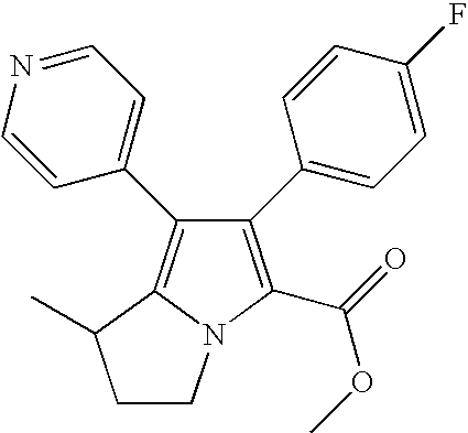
C1(C2=CC=C(F)C=C2)=C(C(=O)OC)N2C(=C1C1=CC=NC=C1)C(C)CC2
